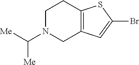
C1N(C([Me])[Me])CC2=C(C1)SC(Br)=C2
